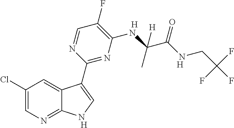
[H].[H].[H].C1(F)=C(NC(C(NCC(F)(F)F)=O)(C)[H])N=C(C2=CNC3=NC=C(Cl)C=C32)N=C1
